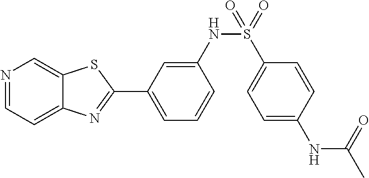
N1=CC=C2C(=C1)SC(C1=CC=CC(NS(=O)(C3=CC=C(NC(C)=O)C=C3)=O)=C1)=N2
